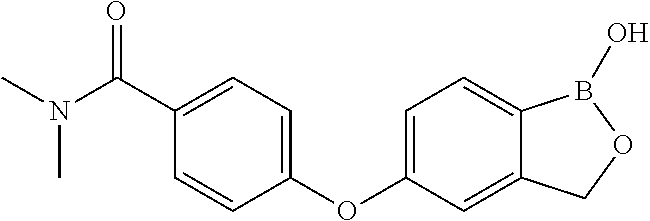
C1=C(C(N(C)C)=O)C=CC(OC2=CC=C3C(=C2)COB3O)=C1
